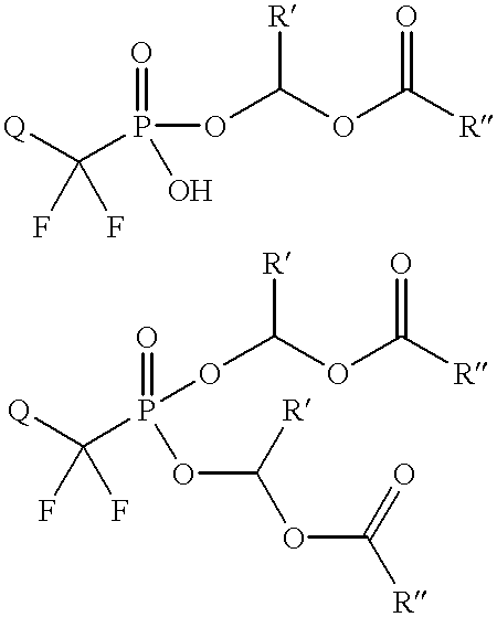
[Q]C(P(O)(OC(OC([R])=O)[R])=O)(F)F.[Q]C(F)(F)P(OC(OC([R])=O)[R])(=O)OC(OC([R])=O)[R]
